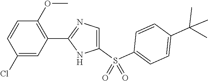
C1(Cl)=CC(C2=NC=C(S(C3=CC=C(C(C)(C)C)C=C3)(=O)=O)N2)=C(OC)C=C1
